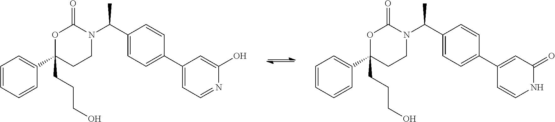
C1=CC=CC(C2(CCCO)CCN(C(C3=CC=C(C4=CC=NC(O)=C4)C=C3)C)C(=O)O2)=C1.C1=CC=CC(C2(CCCO)CCN(C(C3=CC=C(C4=CC(=O)NC=C4)C=C3)C)C(=O)O2)=C1
